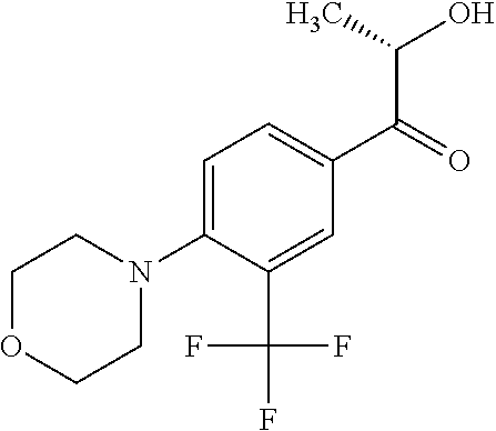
C1=C(N2CCOCC2)C(C(F)(F)F)=CC(C(=O)C(O)C)=C1
